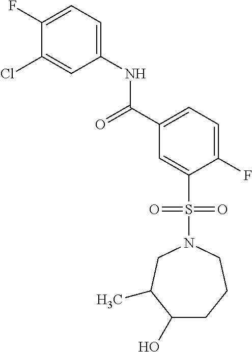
C1(F)=CC=C(NC(C2=CC=C(F)C(S(N3CC(C)C(O)CCC3)(=O)=O)=C2)=O)C=C1Cl
